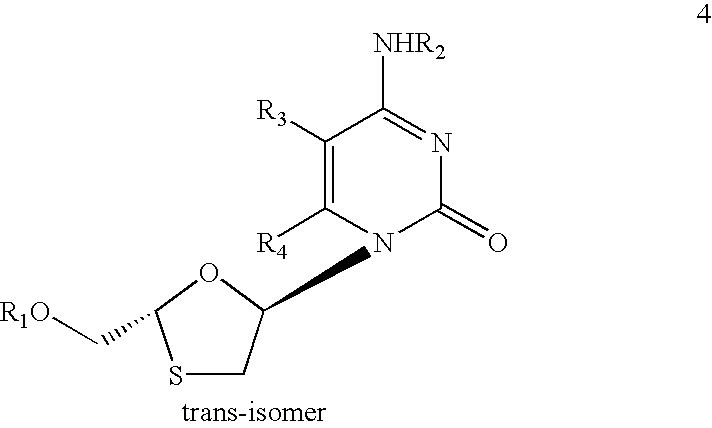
C1SC(C[R1O])OC1N1C(=O)N=C([NHR2])C([R3])=C1[R4]
